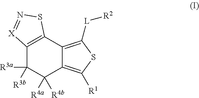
C12=C(C3=C([L][R2])SC([R1])=C3C([R4a])([R4b])C1([R3a])[R3b])SN=[X]2
